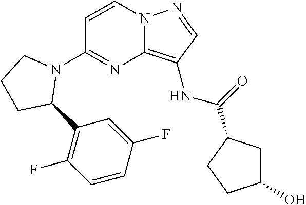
C1=CN2C(=C(NC(C3CCC(O)C3)=O)C=N2)N=C1N1CCCC1C1=C(F)C=CC(F)=C1
